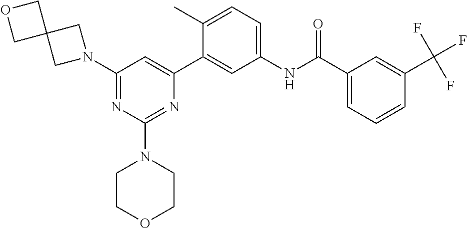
C1(C2=CC(NC(C3=CC=CC(C(F)(F)F)=C3)=O)=CC=C2C)=CC(N2CC3(C2)COC3)=NC(N2CCOCC2)=N1
